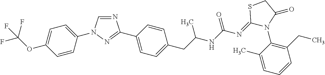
C1=NC(C2=CC=C(CC(C)NC(N=C3SCC(=O)N3C3=C(CC)C=CC=C3C)=O)C=C2)=NN1C1=CC=C(OC(F)(F)F)C=C1
